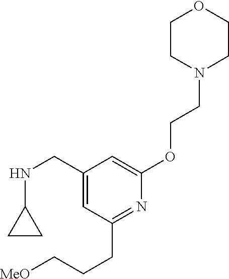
C1(CNC2CC2)=CC(CCC[MeO])=NC(OCCN2CCOCC2)=C1
